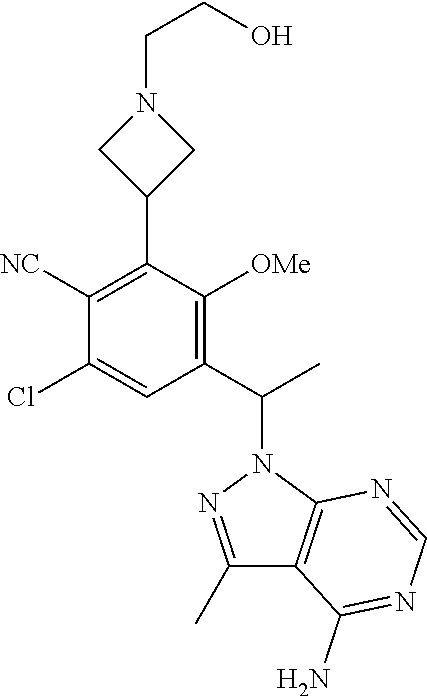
C(O)CN1CC(C2=C([NC])C(Cl)=CC(C(C)N3N=C(C)C4=C3N=CN=C4N)=C2[OMe])C1
